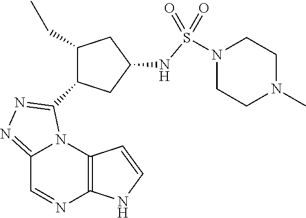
C12=C(N3C(=NN=C3C3C(CC)CC(NS(N4CCN(C)CC4)(=O)=O)C3)C=N1)C=CN2
